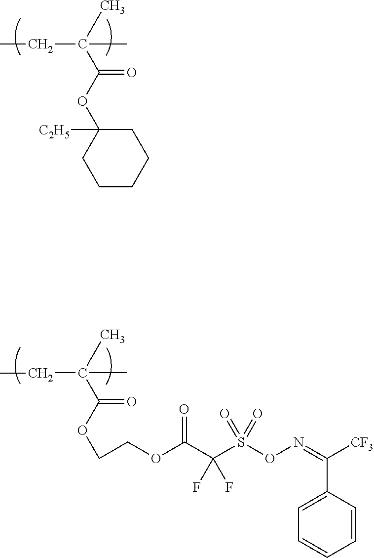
O(C(=O)C(CC)(C)C)C1([C2H5])CCCCC1.C(=O)(C(CC)(C)C)OCCOC(C(S(ON=C([CF3])C1=CC=CC=C1)(=O)=O)(F)F)=O
